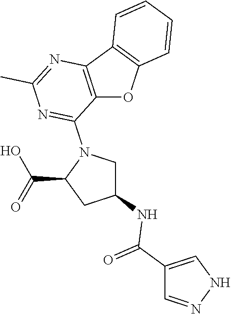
C12=C(C3=C(O1)C=CC=C3)N=C(C)N=C2N1C(C(=O)O)CC(NC(=O)C2=CNN=C2)C1
